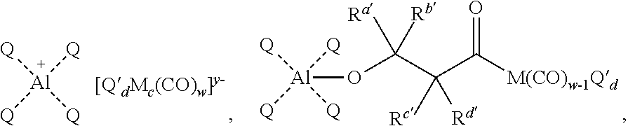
[Q][Al]([Q])([Q])[Q].[Q][Al]([Q])([Q])([Q])OC(C(C([M(CO)w-1Qd])=O)([Rc])[Rd])([Ra])[Rb]
